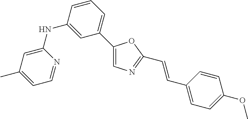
C1=C(C)C=C(NC2=CC(C3=CN=C(C=CC4=CC=C(OC)C=C4)O3)=CC=C2)N=C1
